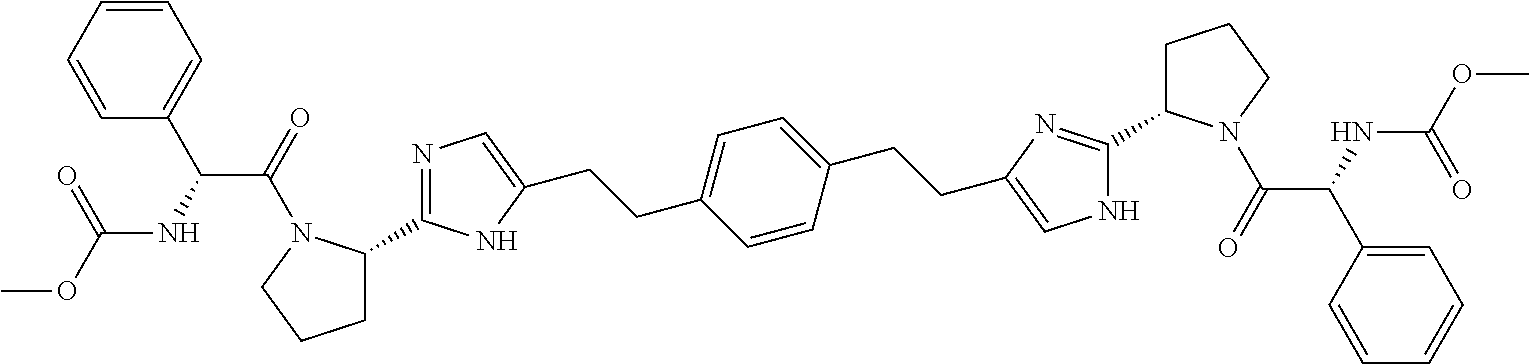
C1=CC=CC(C(C(=O)N2C(C3=NC=C(CCC4=CC=C(CCC5=CNC(C6CCCN6C(=O)C(NC(OC)=O)C6=CC=CC=C6)=N5)C=C4)N3)CCC2)NC(OC)=O)=C1
